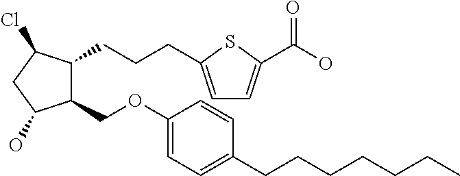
C1(COC2=CC=C(CCCCCCC)C=C2)C(CCCC2=CC=C(C(O)=O)S2)C(Cl)CC1O
